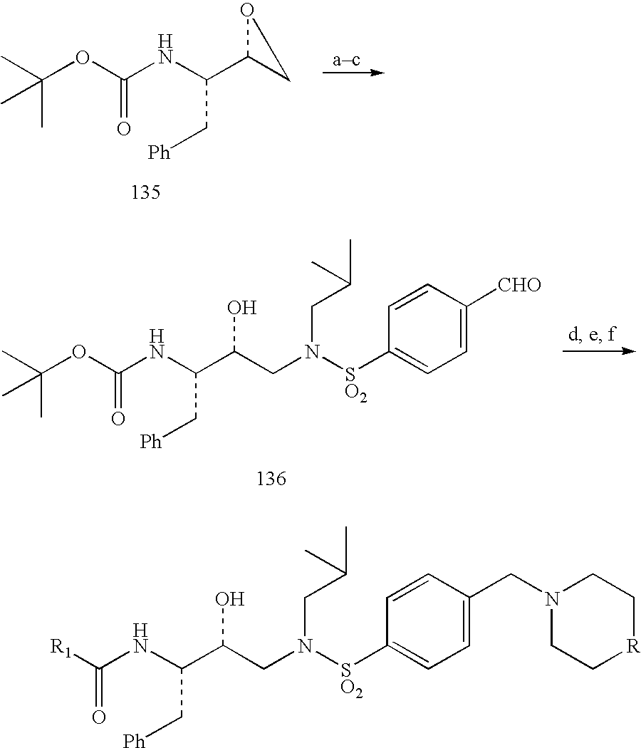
C1([SO2]N(CC(C(NC([R1])=O)C[Ph])O)CC(C)C)=CC=C(CN2CC[R]CC2)C=C1.C1([SO2]N(CC(C(NC(OC(C)(C)C)=O)C[Ph])O)CC(C)C)=CC=C([CHO])C=C1.CC(OC(NC(C1CO1)C[Ph])=O)(C)C
